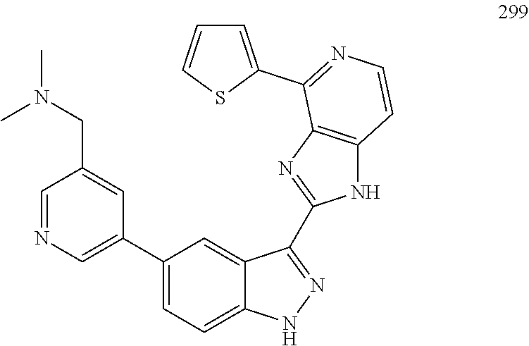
C1=NC=C(C2=CC=C3C(=C2)C(C2=NC4=C(N2)C=CN=C4C2=CC=CS2)=NN3)C=C1CN(C)C
